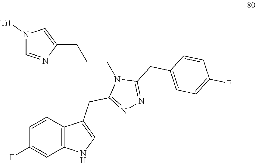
C12=C(C=CC(F)=C1)C(CC1=NN=C(CC3=CC=C(F)C=C3)N1CCCC1=CN([Trt])C=N1)=CN2
